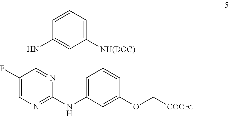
C1(F)=CN=C(NC2=CC=CC(OC[COOEt])=C2)N=C1NC1=CC([NH(BOC)])=CC=C1
